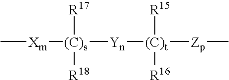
C[Xm][(C)s]([Yn][(C)t]([Zp]C)([R16])[R15])([R17])[R18]
